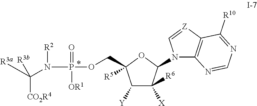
C1([Y])C([X])([R6])C(N2C3=C([Z]=C2)C([R10])=NC=N3)OC1([R5])COP(N([R2])C([CO2R4])([R3a])[R3b])(=O)[OR1]
